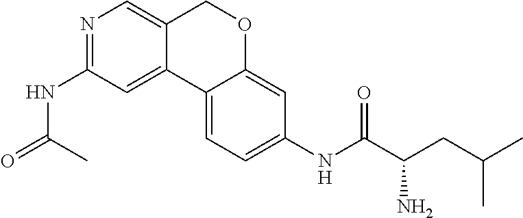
N1=C(NC(=O)C)C=C2C(=C1)COC1=CC(NC(C(CC(C)C)N)=O)=CC=C21
